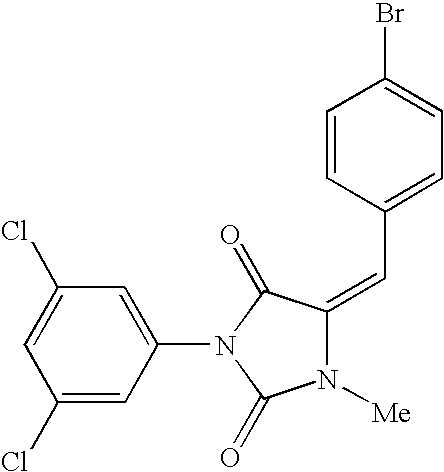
C1(Cl)=CC(Cl)=CC(N2C(=O)N([Me])C(=CC3=CC=C(Br)C=C3)C2=O)=C1
